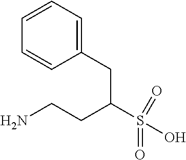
NCCC(S(O)(=O)=O)CC1=CC=CC=C1
